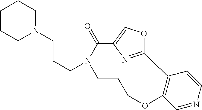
C12=C(C=NC=C1)OCCCN(CCCN1CCCCC1)C(=O)C1=COC2=N1
